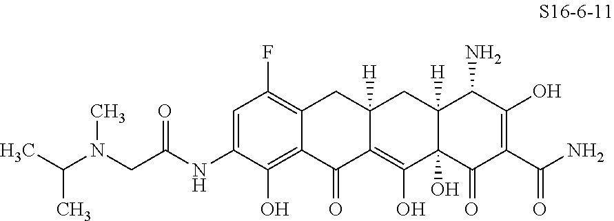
C1=C(NC(CN(C(C)C)C)=O)C(O)=C2C(=C1F)CC1([H])C(=C(O)C3(O)C([H])(C1)C(N)C(O)=C(C(N)=O)C3=O)C2=O
